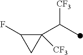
C1([CF3])(C(C)[CF3])C(F)C1
